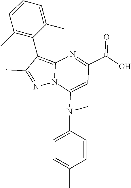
N12C(=C(C3=C(C)C=CC=C3C)C(C)=N1)N=C(C(O)=O)C=C2N(C1=CC=C(C)C=C1)C
